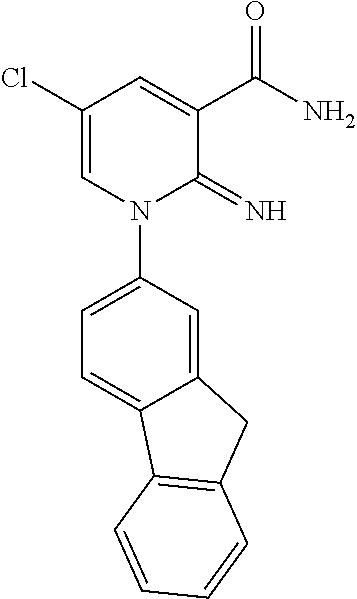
C1(Cl)=CN(C2=CC=C3C(=C2)CC2=C3C=CC=C2)C(=N)C(C(N)=O)=C1
